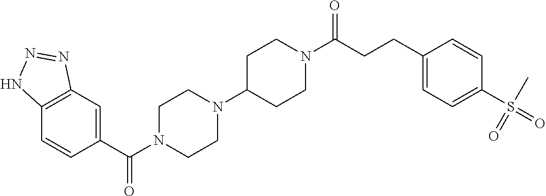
C12=C(C=C(C(N3CCN(C4CCN(C(CCC5=CC=C(S(C)(=O)=O)C=C5)=O)CC4)CC3)=O)C=C1)N=NN2
